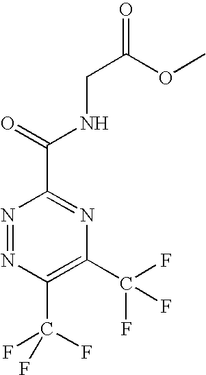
N1=NC(C(F)(F)F)=C(C(F)(F)F)N=C1C(NCC(OC)=O)=O
